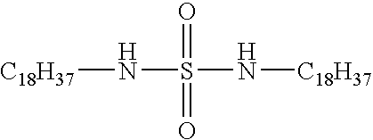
[C18H37]NS(N[C18H37])(=O)=O
